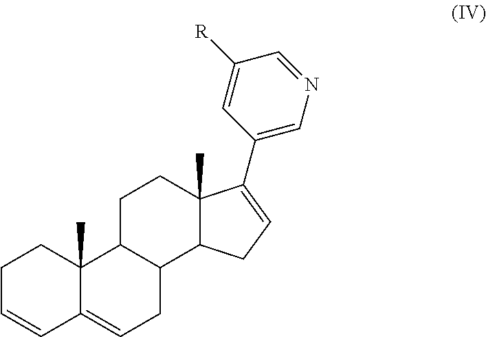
C1C=CC2=CCC3C(C2(C)C1)CCC1(C)C3CC=C1C1=CN=CC([R])=C1
